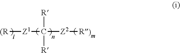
[(R][Z1]C([Z2][R)])([R])[R]
